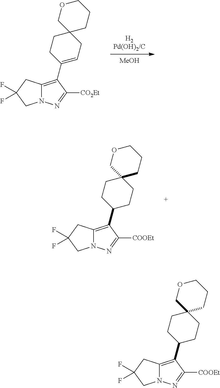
[H2Pd(OH)2/C].[MeOH].C12=C(C3=CCC4(CC3)CCCOC4)C([CO2Et])=NN1CC(F)(F)C2.C12=C(C3CCC4(CC3)CCCOC4)C([COOEt])=NN1CC(F)(F)C2.C12=C(C3CCC4(CC3)CCCOC4)C([COOEt])=NN1CC(F)(F)C2
